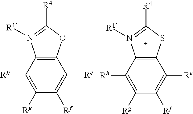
C1([Rh])=C([Rg])C([Rf])=C([Re])C2=C1N([R1])=C([R4])S2.C1([Rh])=C([Rg])C([Rf])=C([Re])C2=C1N([R1])=C([R4])O2
